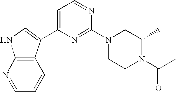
C1(N2CCN(C(C)=O)C(C)C2)=NC(C2=CNC3=C2C=CC=N3)=CC=N1
